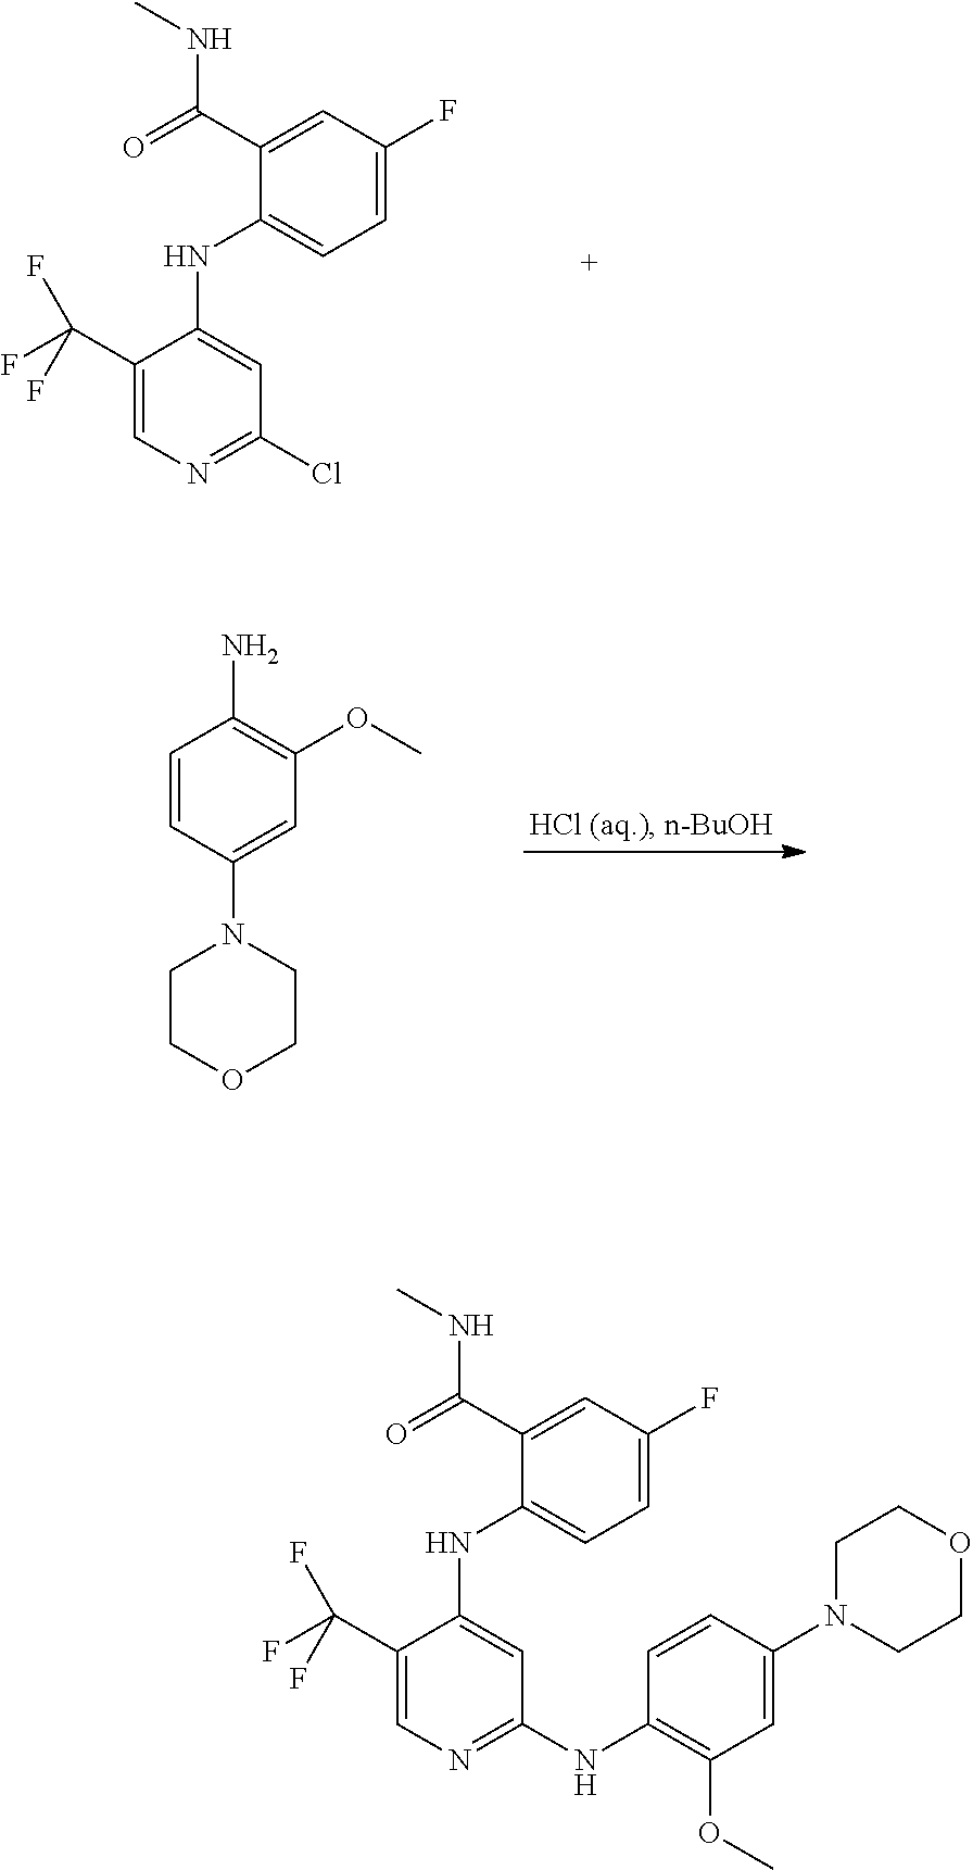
C1(C(=O)NC)=CC(F)=CC=C1NC1=CC(Cl)=NC=C1C(F)(F)F.C1=CC(N2CCOCC2)=CC(OC)=C1N.C1(C(=O)NC)=CC(F)=CC=C1NC1=CC(NC2=C(OC)C=C(N3CCOCC3)C=C2)=NC=C1C(F)(F)F
